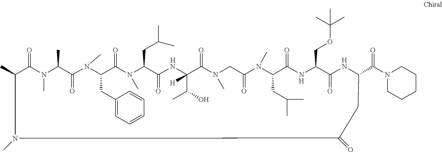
CC1C(=O)N(C)C(C)C(=O)N(C)C(CC2=CC=CC=C2)C(=O)N(C)C(CC(C)C)C(=O)NC(C(O)C)([H])C(=O)N(C)CC(=O)N(C)C(CC(C)C)C(=O)NC(COC(C)(C)C)C(=O)NC(C(N2CCCCC2)=O)CC(=O)N1C.[H].[H].[H]
